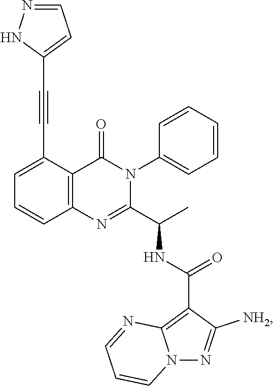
C1=C(C#CC2=CC=NN2)C2=C(C=C1)N=C(C(C)NC(C1=C3N(N=C1[NH2])C=CC=N3)=O)N(C1=CC=CC=C1)C2=O
